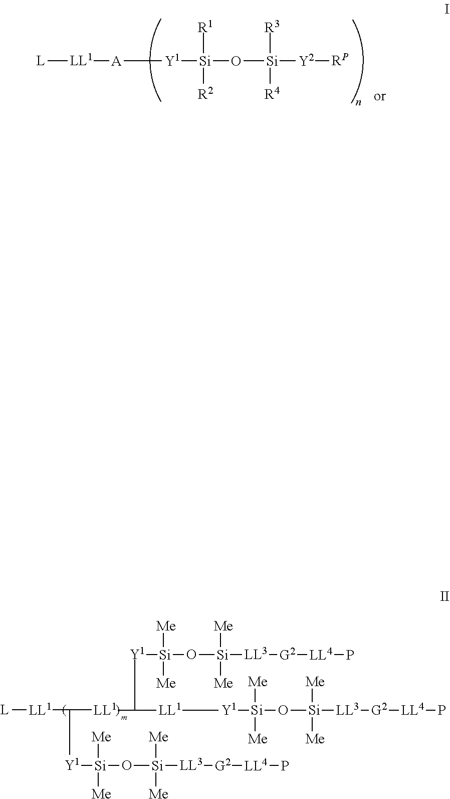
[L][LL1][A][Y1][Si](O[Si]([R3])([R4])[Y2][RP])([R1])[R2].[L][LL1]C([Y1][Si]([Me])([Me])O[Si]([Me])([Me])[LL3][G2][LL4]P)[LL1]C([Y1][Si]([Me])([Me])O[Si]([Me])([Me])[LL3][G2][LL4]P)[LL1][Y1][Si]([Me])([Me])O[Si]([LL3][G2][LL4]P)([Me])[Me]
